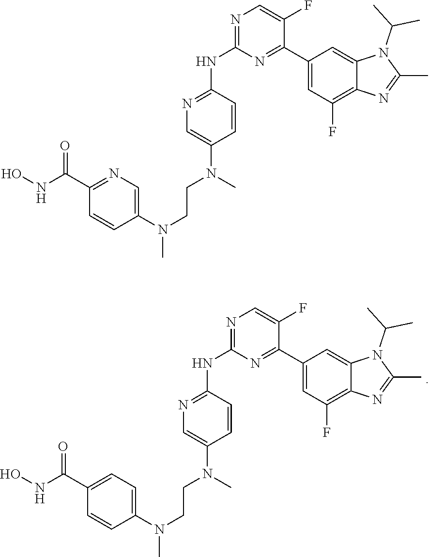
N1(C(C)C)C(C)=NC2=C(F)C=C(C3=NC(NC4=NC=C(N(CCN(C5=CC=C(C(NO)=O)C=C5)C)C)C=C4)=NC=C3F)C=C12.N1(C(C)C)C(C)=NC2=C(F)C=C(C3=NC(NC4=NC=C(N(CCN(C5=CN=C(C(NO)=O)C=C5)C)C)C=C4)=NC=C3F)C=C12
